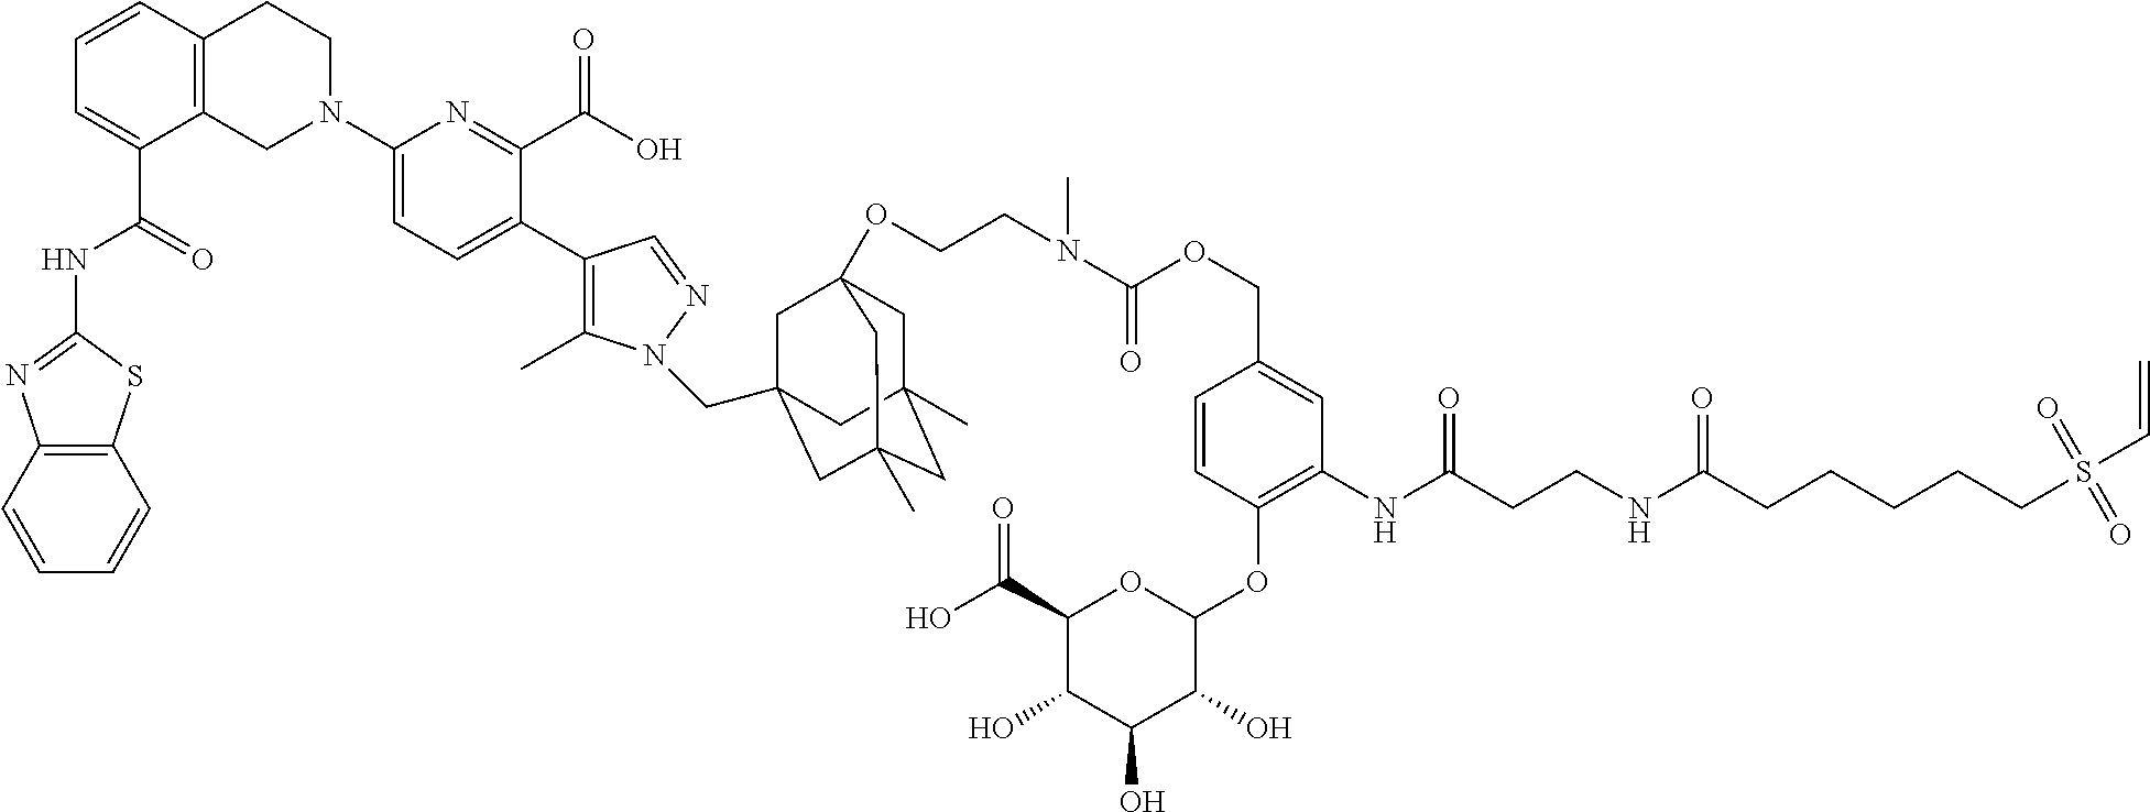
C12=C(C=CC=C1)SC(NC(C1=CC=CC3=C1CN(C1=CC=C(C4=C(C)N(CC56CC7(OCCN(C(OCC8=CC(NC(CCNC(CCCCCS(C=C)(=O)=O)=O)=O)=C(OC9C(O)C(O)C(O)C(C(O)=O)O9)C=C8)=O)C)CC(C)(CC(C)(C5)C7)C6)N=C4)C(C(O)=O)=N1)CC3)=O)=N2
